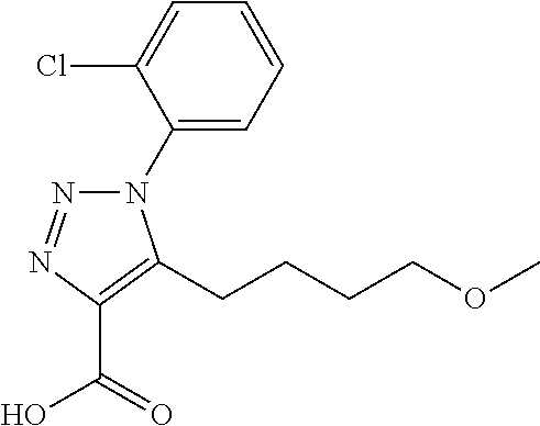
N1(C2=CC=CC=C2Cl)N=NC(C(=O)O)=C1CCCCOC
